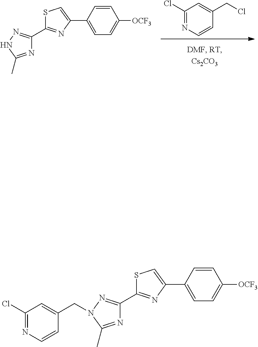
C1(Cl)=NC=CC(CCl)=C1.C1(C2=NC(C3=CC=C([OCF3])C=C3)=CS2)=NNC(C)=N1.C1(C2=NC(C3=CC=C([OCF3])C=C3)=CS2)=NN(CC2=CC(Cl)=NC=C2)C(C)=N1
